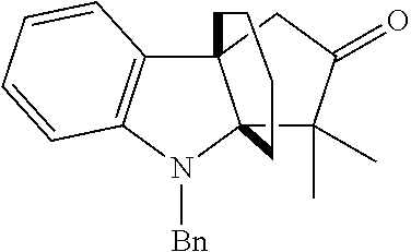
C123C4=C(N([Bn])C1(C(C)(C)C(=O)C2)CCCC3)C=CC=C4
